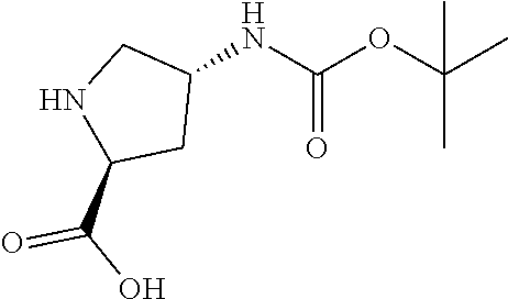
N(C(=O)OC(C)(C)C)C1CC(C(O)=O)NC1
